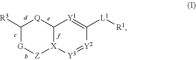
C1([R3])[G][Z][X]2C([Q]1)[Y1]=C([L1][R1])[Y2]=[Y3]2
